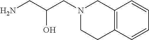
N1(CC(CN)O)CCC2=C(C1)C=CC=C2
